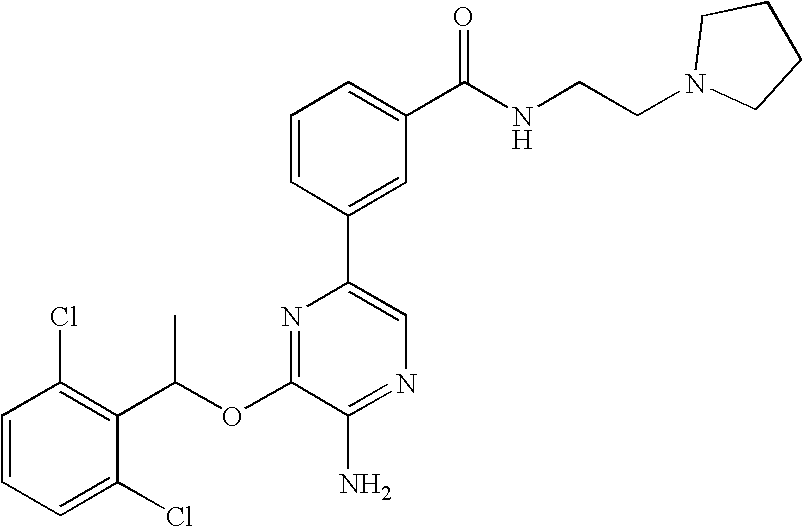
C1=CC(Cl)=C(C(OC2=NC(C3=CC(C(NCCN4CCCC4)=O)=CC=C3)=CN=C2N)C)C(Cl)=C1
